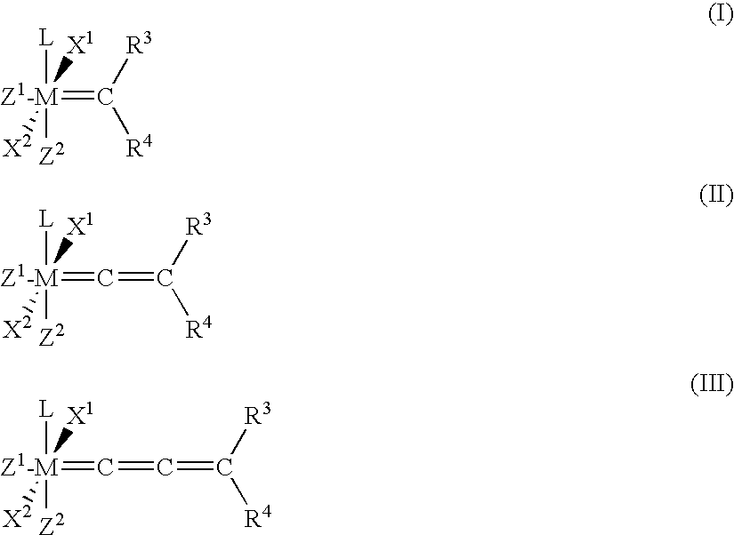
[Z1-M]([L])([Z2])([X1])([X2])=C([R3])[R4].[Z1-M]([L])([Z2])([X1])([X2])=C=C([R4])[R3].[Z1-M]([L])([Z2])([X1])([X2])=C=C=C([R3])[R4]
